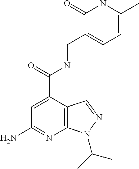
C1(=O)C(CNC(C2=CC(N)=NC3=C2C=NN3C(C)C)=O)=C(C)C=C(C)N1
